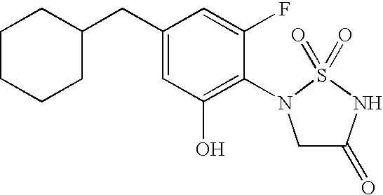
OC1=C(N2CC(=O)NS2(=O)=O)C(F)=CC(CC2CCCCC2)=C1
